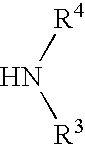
[R4]N[R3]
